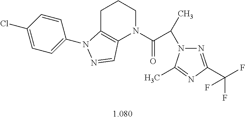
C1C2=C(N(C(C(C)N3N=C(C(F)(F)F)N=C3C)=O)CC1)C=NN2C1=CC=C(Cl)C=C1
